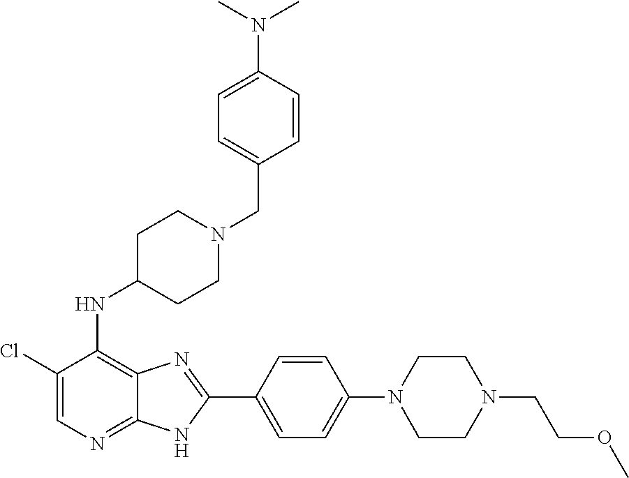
C1(Cl)=CN=C2C(=C1NC1CCN(CC3=CC=C(N(C)C)C=C3)CC1)N=C(C1=CC=C(N3CCN(CCOC)CC3)C=C1)N2
